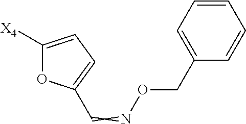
C1([X4])=CC=C(C=NOCC2=CC=CC=C2)O1
